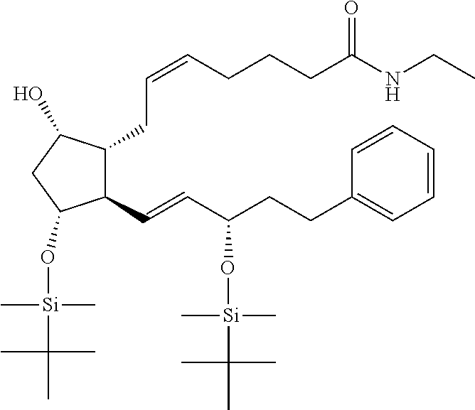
C(=CCCCC(NCC)=O)CC1C(C=CC(CCC2=CC=CC=C2)O[Si](C(C)(C)C)(C)C)C(O[Si](C(C)(C)C)(C)C)CC1O
